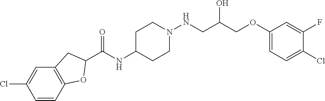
C1(C(NC2CCN(NCC(COC3=CC=C(Cl)C(F)=C3)O)CC2)=O)CC2=C(O1)C=CC(Cl)=C2
